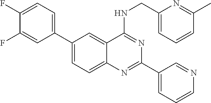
C1=C(C2=CC=C(F)C(F)=C2)C=C2C(=C1)N=C(C1=CC=CN=C1)N=C2NCC1=CC=CC(C)=N1
